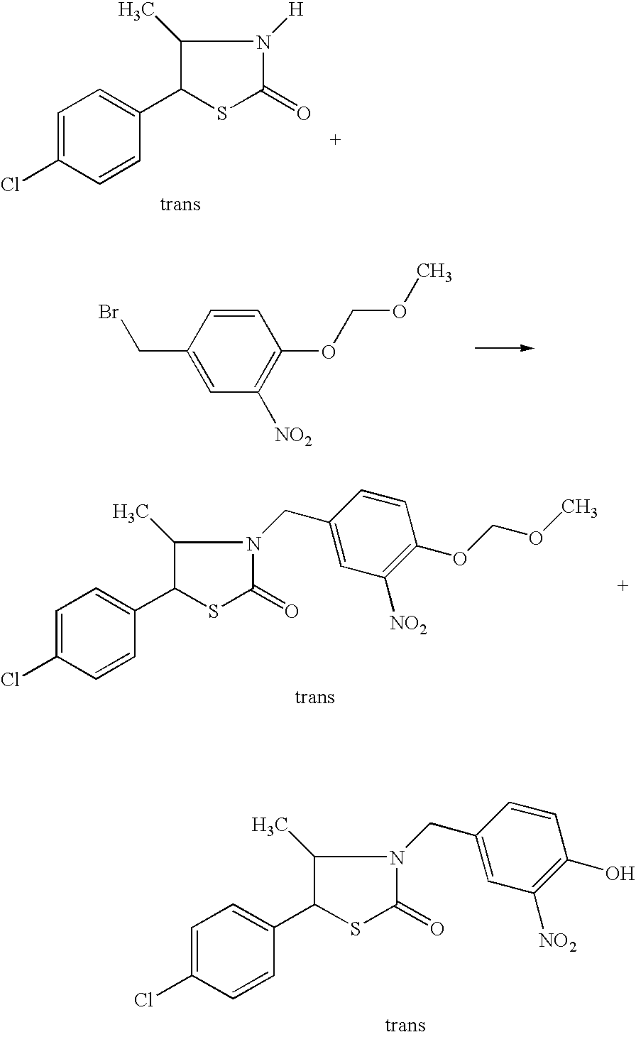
C1=C(Cl)C=CC(C2SC(=O)N([H])C2C)=C1.C1=CC(CBr)=CC([NO2])=C1OCOC.C1=C(Cl)C=CC(C2SC(=O)N(CC3=CC([NO2])=C(OCOC)C=C3)C2C)=C1.C1=C(Cl)C=CC(C2SC(=O)N(CC3=CC([NO2])=C(O)C=C3)C2C)=C1
